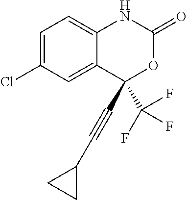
C1=C(Cl)C=C2C(=C1)NC(=O)OC2(C#CC1CC1)C(F)(F)F
